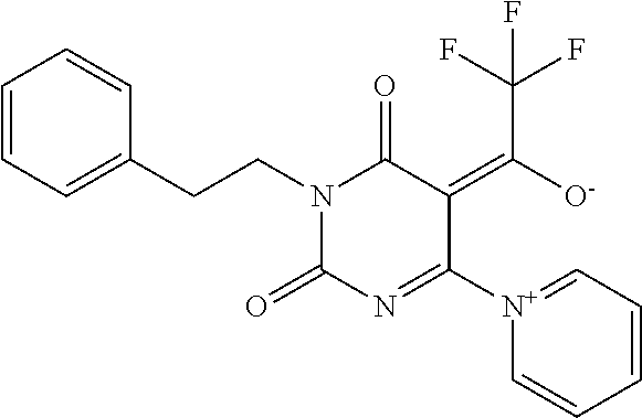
C1(=C([O-])C(F)(F)F)C([N+]2=CC=CC=C2)=NC(=O)N(CCC2=CC=CC=C2)C1=O
